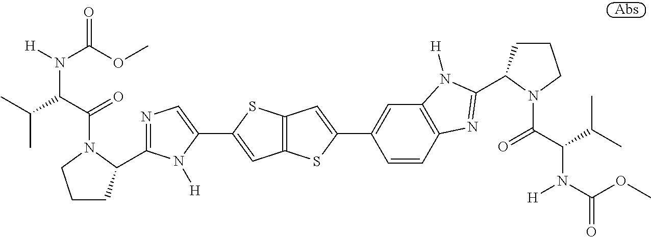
CC(C(C(=O)N1C(C2=NC=C(C3=CC4=C(S3)C=C(C3=CC5=C(C=C3)N=C(C3CCCN3C(C(C(C)C)N(C(OC)=O)[H])=O)N5[H])S4)N2[H])CCC1)N([H])C(OC)=O)C
